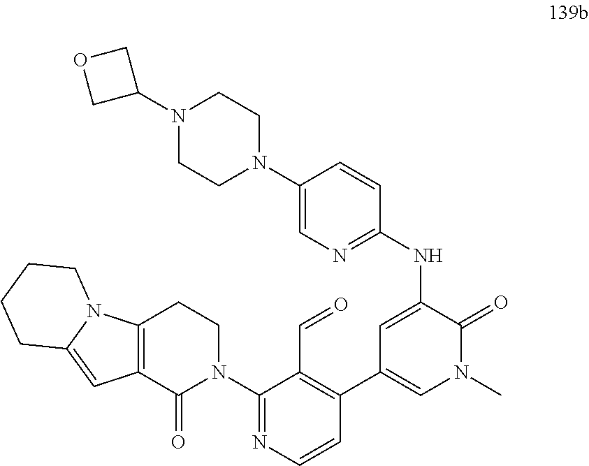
C1=C(NC2=NC=C(N3CCN(C4COC4)CC3)C=C2)C(=O)N(C)C=C1C1=C(C=O)C(N2CCC3=C(C2=O)C=C2N3CCCC2)=NC=C1
